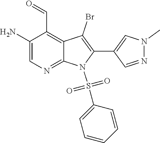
C1(N)=CN=C2C(=C1C=O)C(Br)=C(C1=CN(C)N=C1)N2S(=O)(=O)C1=CC=CC=C1
